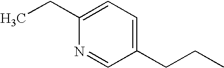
C1=C(CC)N=CC(CCC)=C1
